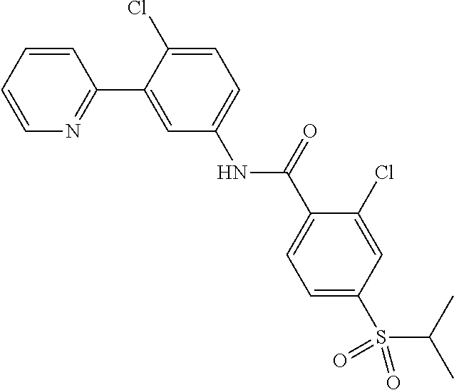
C1=CN=C(C2=CC(NC(C3=CC=C(S(C(C)C)(=O)=O)C=C3Cl)=O)=CC=C2Cl)C=C1
